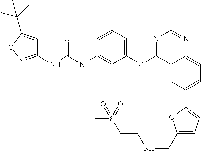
N(C(NC1=CC(OC2=NC=NC3=CC=C(C4=CC=C(CNCCS(C)(=O)=O)O4)C=C23)=CC=C1)=O)C1=NOC(C(C)(C)C)=C1
